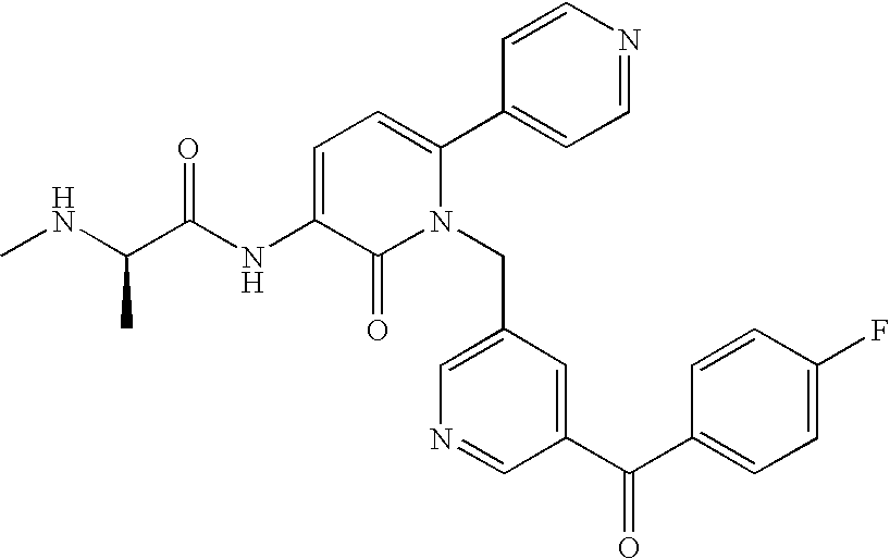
C1=C(NC(C(NC)C)=O)C(=O)N(CC2=CN=CC(C(C3=CC=C(F)C=C3)=O)=C2)C(C2=CC=NC=C2)=C1
